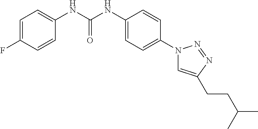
C1=C(F)C=CC(NC(NC2=CC=C(N3C=C(CCC(C)C)N=N3)C=C2)=O)=C1
